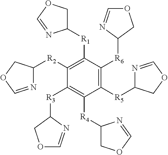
C1([R5]C2N=COC2)=C([R6]C2N=COC2)C([R1]C2COC=N2)=C([R2]C2N=COC2)C([R3]C2N=COC2)=C1[R4]C1COC=N1
